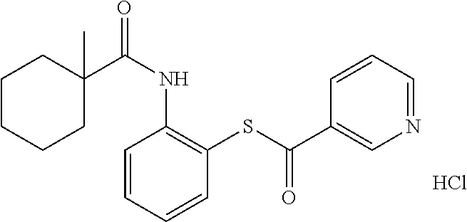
C1C(C(NC2=C(SC(C3=CN=CC=C3)=O)C=CC=C2)=O)(C)CCCC1.Cl
